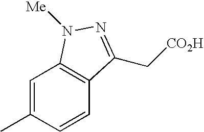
C1=C(C)C=CC2=C1N([Me])N=C2C[CO2H]
